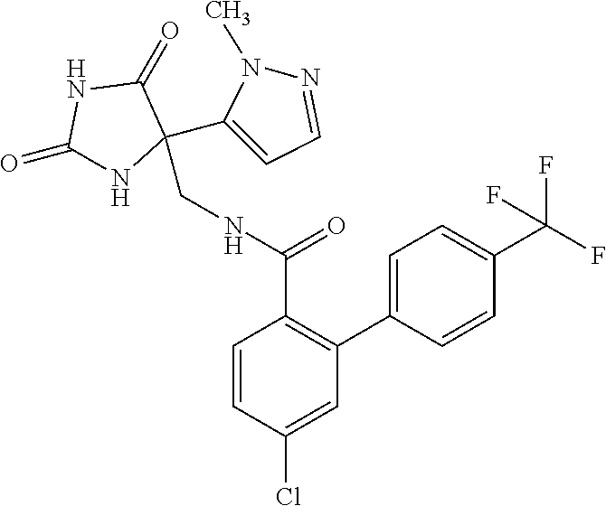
C1(=O)NC(CNC(C2=C(C3=CC=C(C(F)(F)F)C=C3)C=C(Cl)C=C2)=O)(C2=CC=NN2C)C(=O)N1
